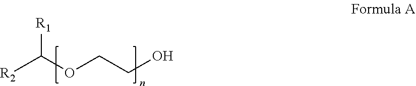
[R1]C(OCCO)[R2]
